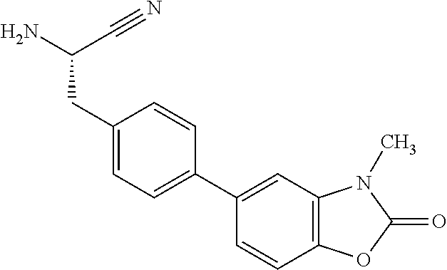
C12=C(C=C(C3=CC=C(CC(N)C#N)C=C3)C=C1)N(C)C(=O)O2
